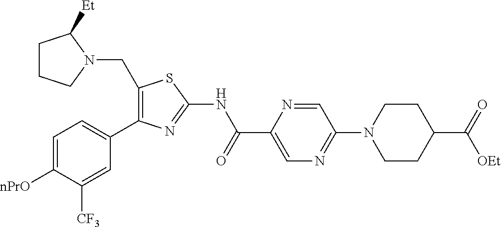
C1=C([nPrO])C([CF3])=CC(C2=C(CN3CCCC3[Et])SC(NC(C3=CN=C(N4CCC(C(=O)[OEt])CC4)C=N3)=O)=N2)=C1
